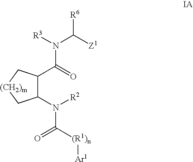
C(=O)(N([R3])C([Z1])[R6])C1C(N([R2])C(=O)[(R1)n][Ar1])C[(CH2)m]C1
